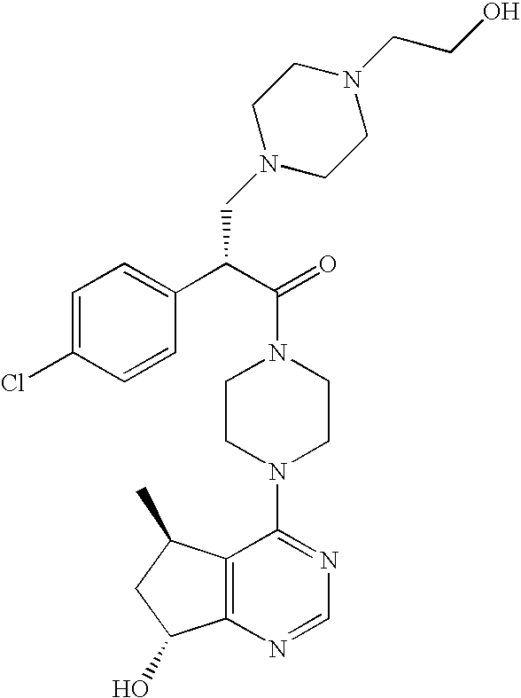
C(N1CCN(C2=NC=NC3=C2C(C)CC3O)CC1)(C(C1=CC=C(Cl)C=C1)CN1CCN(CCO)CC1)=O
